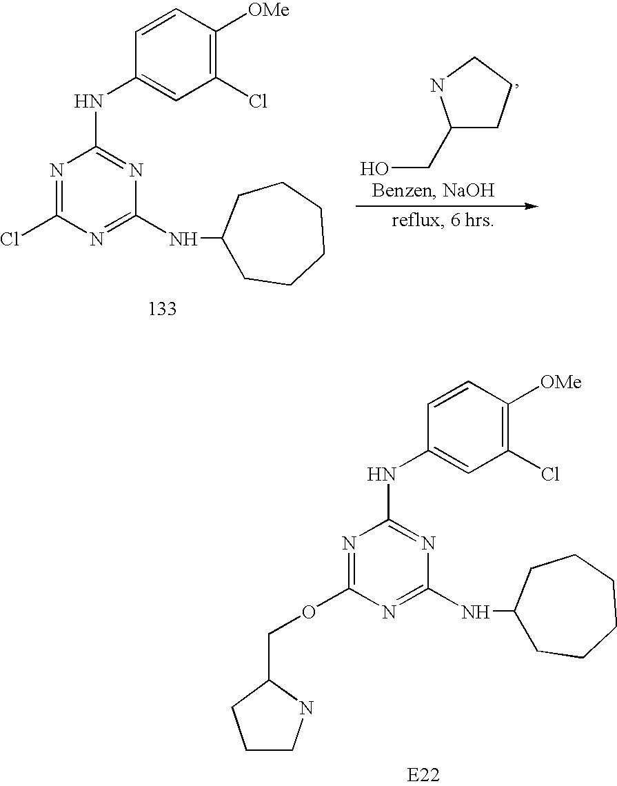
C1=CC(NC2=NC(NC3CCCCCC3)=NC(OCC3NCCC3)=N2)=CC(Cl)=C1[OMe].C1=CC(NC2=NC(NC3CCCCCC3)=NC(Cl)=N2)=CC(Cl)=C1[OMe].OCC1CCCN1
